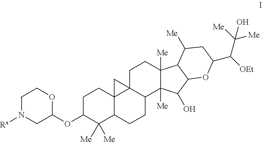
[Rx]N1CC(OC2C([Me])([Me])C3C4(CC2)C2(CCC5([Me])C([Me])(C(O)C6C5C([Me])CC(C([OEt])C([Me])([Me])O)O6)C2CC3)C4)OCC1
